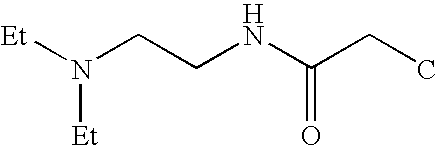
N([Et])(CCNC(CC)=O)[Et]
